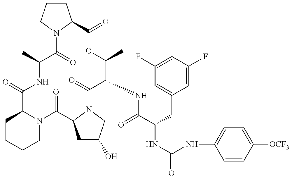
O=C1C2CCCCN2C(=O)C2CC(O)CN2C(=O)C(NC(C(CC2=CC(F)=CC(F)=C2)NC(=O)NC2=CC=C([OCF3])C=C2)=O)C(C)OC(=O)C2CCCN2C(=O)C(C)N1
